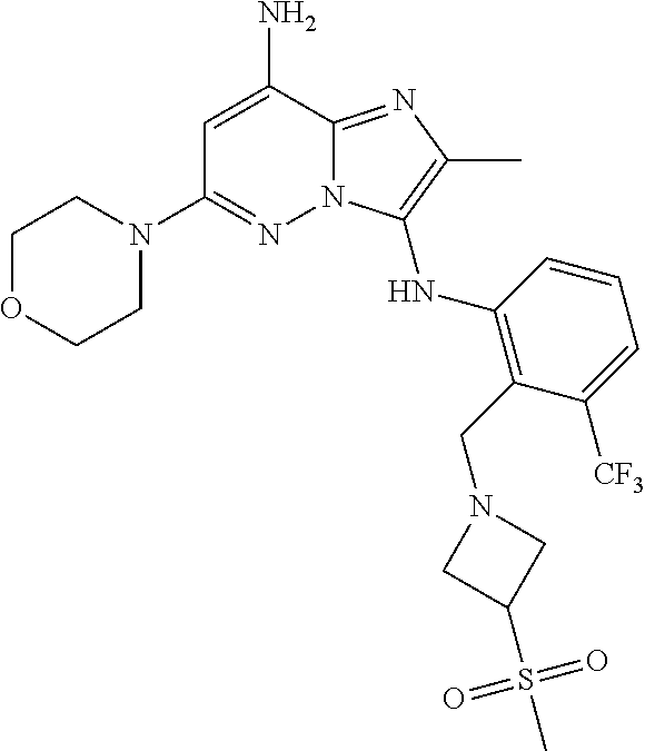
C1=C(N)C2=NC(C)=C(NC3=C(CN4CC(S(C)(=O)=O)C4)C([CF3])=CC=C3)N2N=C1N1CCOCC1
